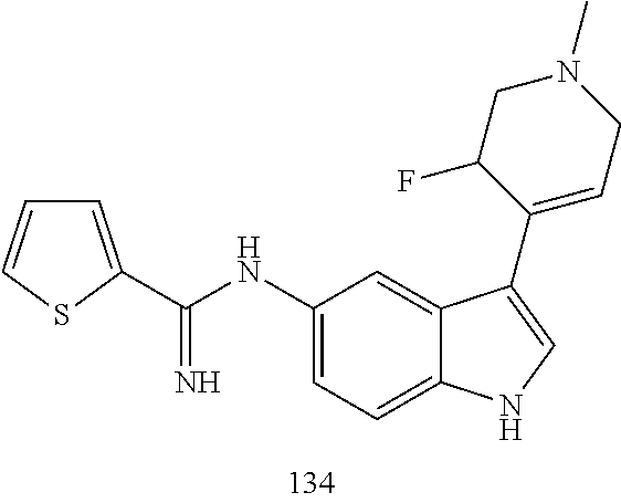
C1(NC(=N)C2=CC=CS2)=CC=C2C(=C1)C(C1=CCN(C)CC1F)=CN2
